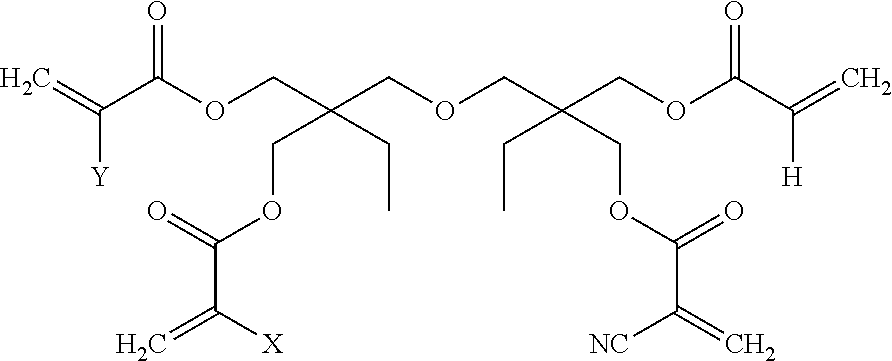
C=C(C(OCC(COCC(COC(C([H])=C)=O)(COC(C([NC])=C)=O)CC)(CC)COC(C([X])=C)=O)=O)[Y]
